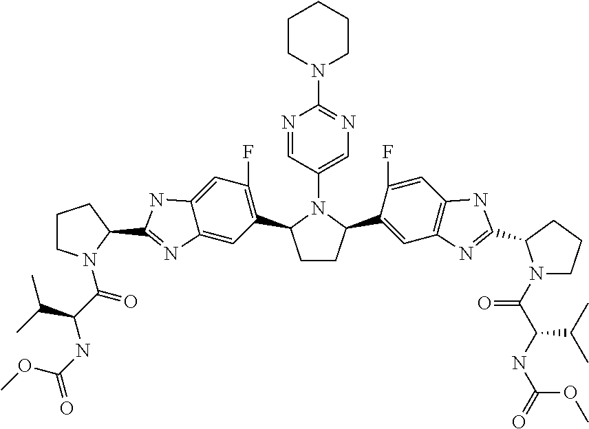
C1CCN(C2=NC=C(N3C(C4=C(F)C=C5C(=C4)N=C(C4CCCN4C(=O)C(C(C)C)NC(=O)OC)N5)CCC3C3=CC4=C(C=C3F)NC(C3N(C(=O)C(NC(=O)OC)C(C)C)CCC3)=N4)C=N2)CC1
